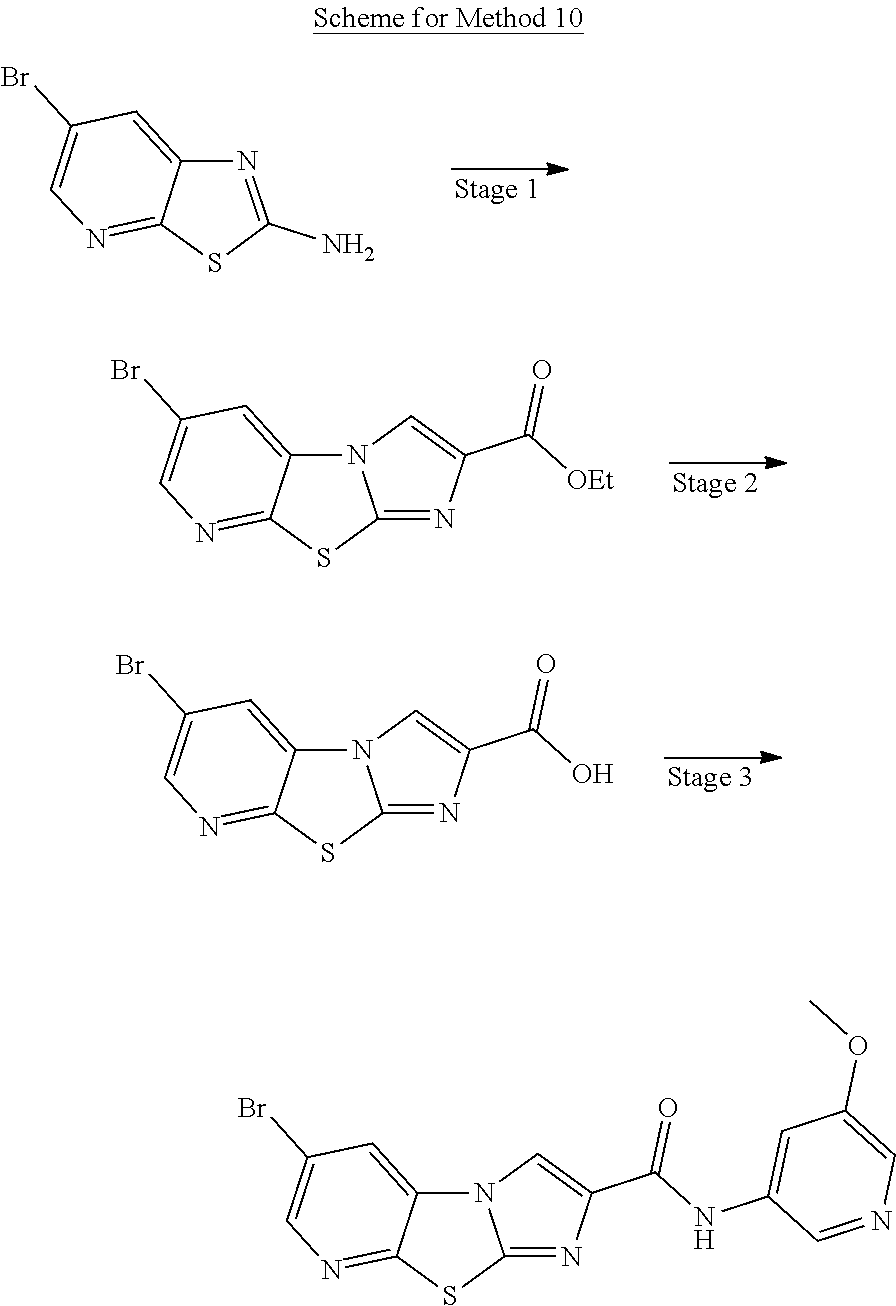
C12=CC(Br)=CN=C1SC(N)=N2.C12=CC(Br)=CN=C1SC1=NC(C(=O)[OEt])=CN21.C12=CC(Br)=CN=C1SC1=NC(C(=O)O)=CN21.C12=CC(Br)=CN=C1SC1=NC(C(=O)NC3=CC(OC)=CN=C3)=CN21
